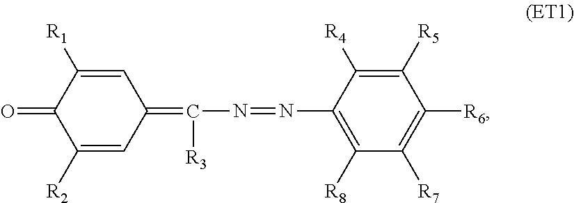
C1([R2])=CC(=C([R3])N=NC2=C([R8])C([R7])=C([R6])C([R5])=C2[R4])C=C([R1])C1=O
